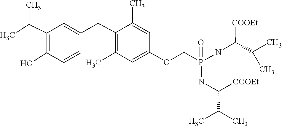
[COOEt]C(C(C)C)NP(COC1=CC(C)=C(CC2=CC(C(C)C)=C(O)C=C2)C(C)=C1)(=O)NC(C(C)C)[COOEt]
